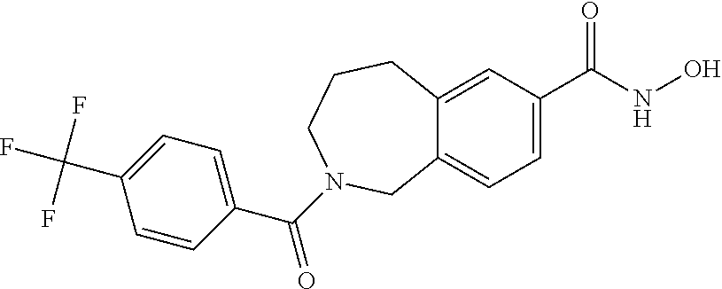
C12=CC=C(C(NO)=O)C=C1CCCN(C(=O)C1=CC=C(C(F)(F)F)C=C1)C2
